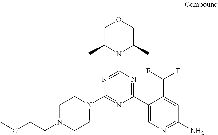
C1(N2CCN(CCOC)CC2)=NC(C2=CN=C(N)C=C2C(F)F)=NC(N2C(C)COCC2C)=N1
